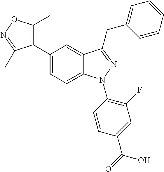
C12=CC=C(C3=C(C)ON=C3C)C=C1C(CC1=CC=CC=C1)=NN2C1=C(F)C=C(C(=O)O)C=C1
